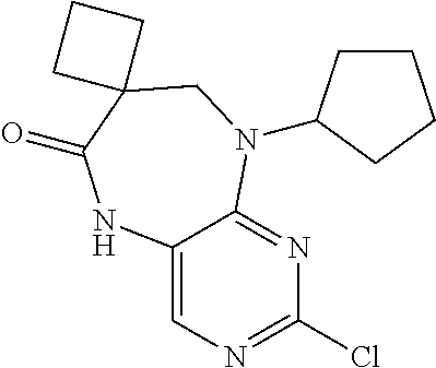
C12=CN=C(Cl)N=C1N(C1CCCC1)CC1(C(=O)N2)CCC1
